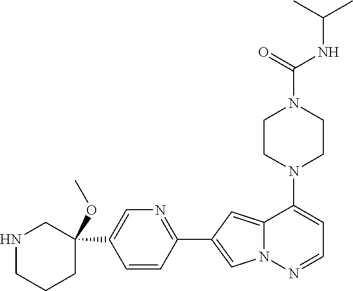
N1(C2=CC=NN3C2=CC(C2=NC=C(C4(OC)CNCCC4)C=C2)=C3)CCN(C(NC(C)C)=O)CC1
